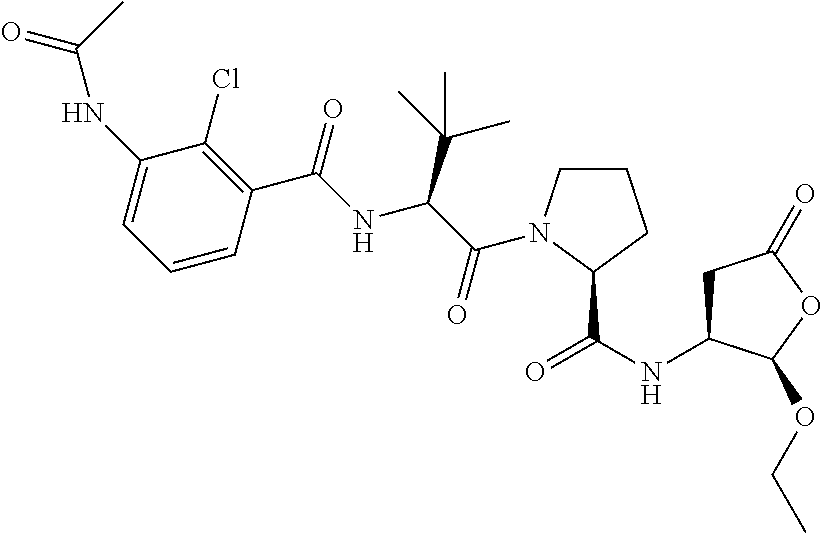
C1(NC(C)=O)=CC=CC(C(=O)NC(C(C)(C)C)C(=O)N2CCCC2C(NC2CC(=O)OC2OCC)=O)=C1Cl
